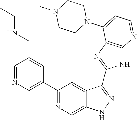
C1=NC=C(C2=NC=C3C(=C2)C(C2=NC4=C(N2)N=CC=C4N2CCN(C)CC2)=NN3)C=C1CNCC
